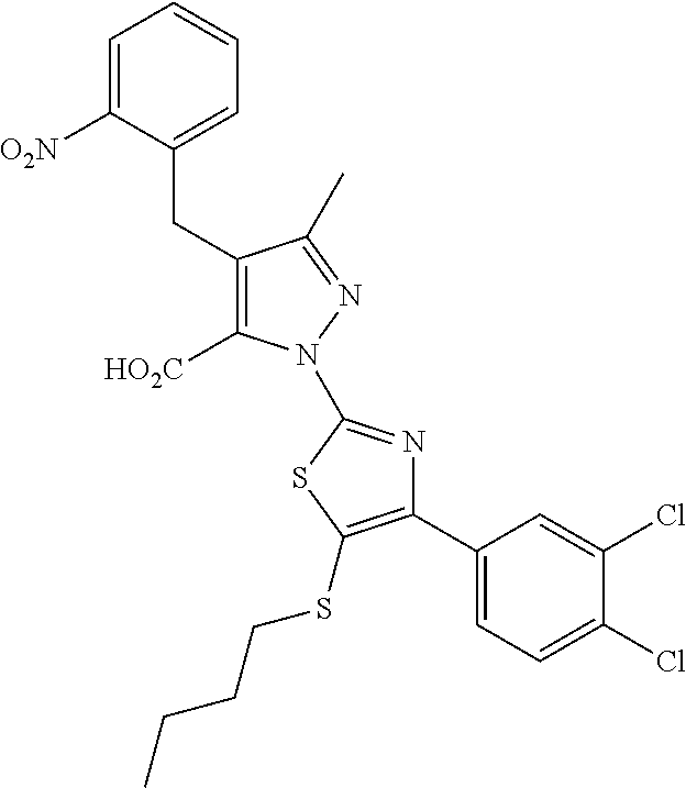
C1=C([O2N])C(CC2=C([HO2C])N(C3=NC(C4=CC=C(Cl)C(Cl)=C4)=C(SCCCC)S3)N=C2C)=CC=C1
